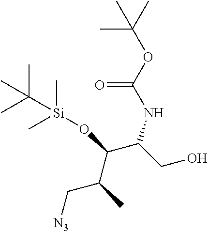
[N3]CC(C(O[Si](C)(C)C(C)(C)C)C(NC(OC(C)(C)C)=O)CO)C
